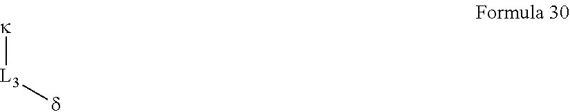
[k][L3][d]
